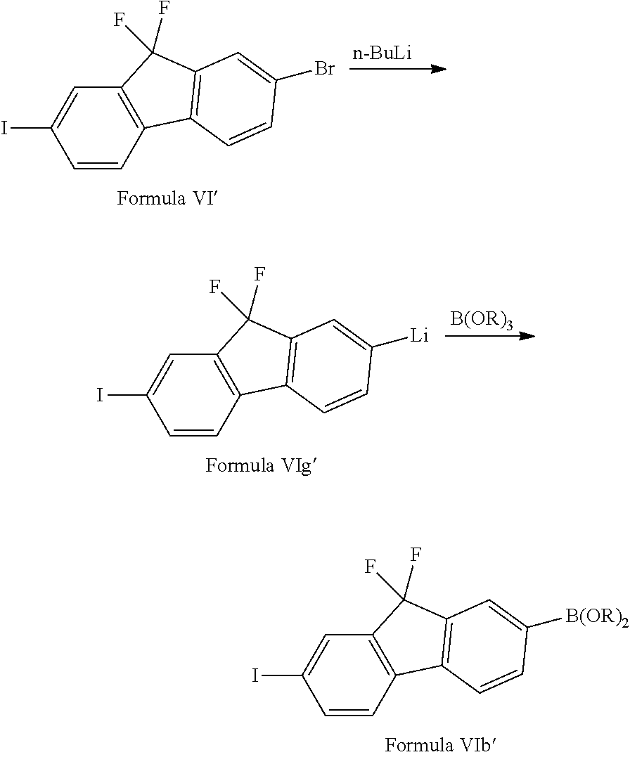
C1=CC2=C(C=C1I)C(F)(F)C1=C2C=CC(Br)=C1.[n-BuLi].C1=CC2=C(C=C1I)C(F)(F)C1=C2C=CC([Li])=C1.[B(OR)3].C1=CC2=C(C=C1I)C(F)(F)C1=C2C=CC([B(OR)2])=C1
